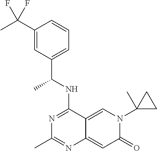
C1(C(C)(F)F)=CC(C(NC2=NC(C)=NC3=CC(=O)N(C4(C)CC4)C=C23)C)=CC=C1
